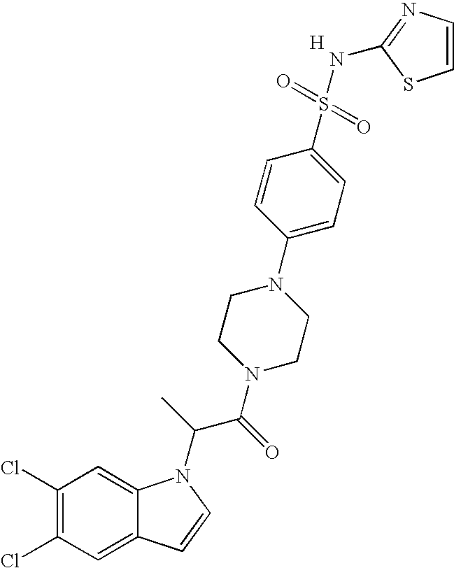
C1(Cl)=C(Cl)C=C2C(=C1)N(C(C(N1CCN(C3=CC=C(S(=O)(=O)NC4=NC=CS4)C=C3)CC1)=O)C)C=C2.[H]
